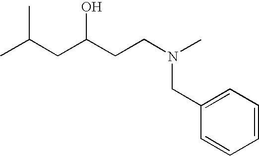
CC(C)CC(CCN(C)CC1=CC=CC=C1)O
